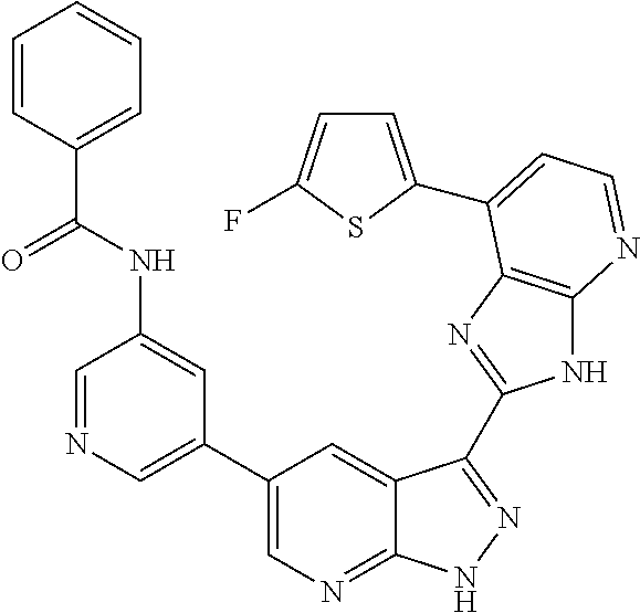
C1=NC=C(C2=CN=C3C(=C2)C(C2=NC4=C(N2)N=CC=C4C2=CC=C(F)S2)=NN3)C=C1NC(C1=CC=CC=C1)=O
